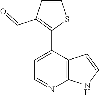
C1=C(C2=C(C=O)C=CS2)C2=C(N=C1)NC=C2
